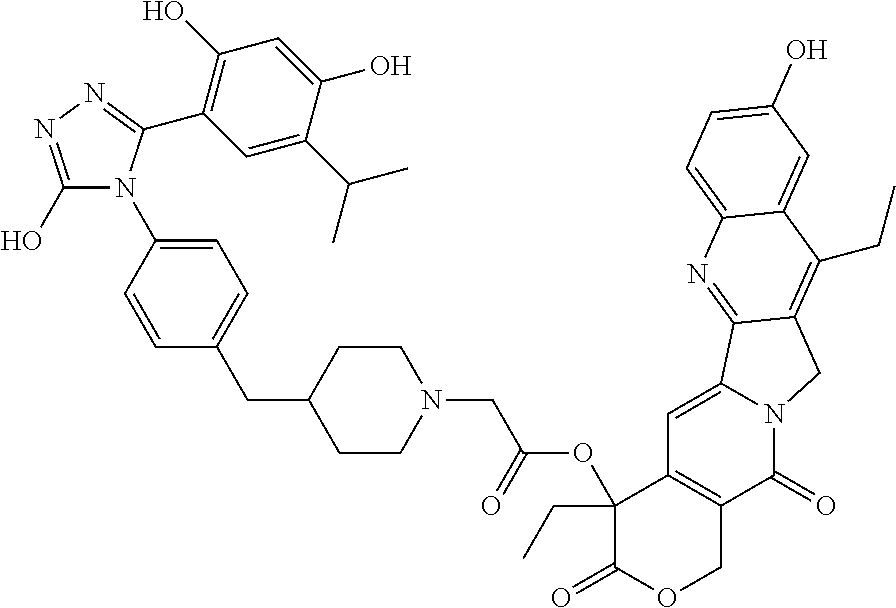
C1(O)=NN=C(C2=C(O)C=C(O)C(C(C)C)=C2)N1C1=CC=C(CC2CCN(CC(OC3(CC)C(=O)OCC4=C3C=C3N(C4=O)CC4=C(CC)C5=CC(O)=CC=C5N=C34)=O)CC2)C=C1
